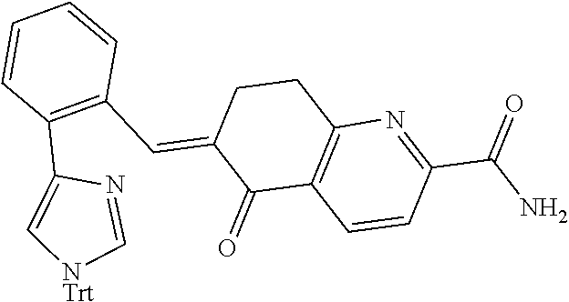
C1CC(=CC2=C(C3=C[NTrt]C=N3)C=CC=C2)C(=O)C2=C1N=C(C(N)=O)C=C2
